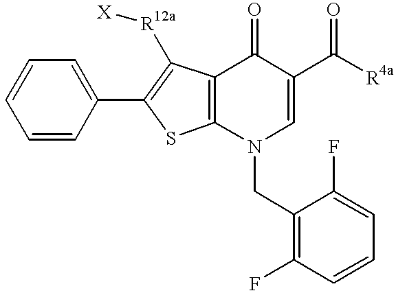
C12=C(SC(C3=CC=CC=C3)=C1[R12a][X])N(CC1=C(F)C=CC=C1F)C=C(C([R4a])=O)C2=O
